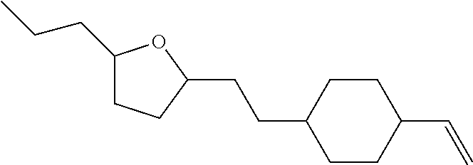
C1(CCC)CCC(CCC2CCC(C=C)CC2)O1
